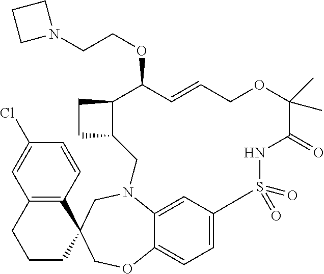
C1CCC2(C3=C1C=C(Cl)C=C3)COC1=CC=C3C=C1N(C2)CC1C(CC1)C(OCCN1CCC1)C=CCOC(C)(C)C(=O)NS3(=O)=O
